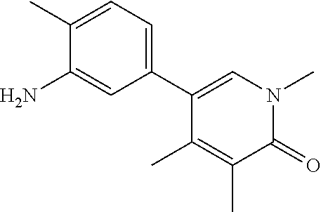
C1(C)=CC=C(C2=CN(C)C(=O)C(C)=C2C)C=C1N
